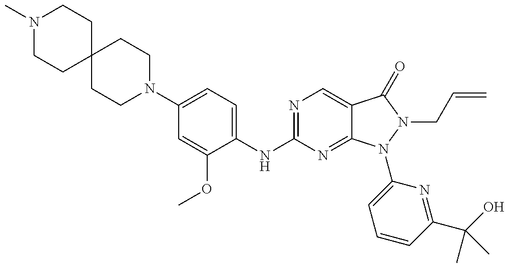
N1(C)CCC2(CC1)CCN(C1=CC=C(NC3=NC=C4C(=N3)N(C3=CC=CC(C(O)(C)C)=N3)N(CC=C)C4=O)C(OC)=C1)CC2
